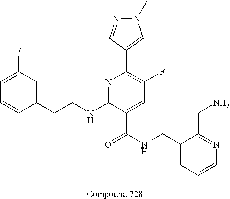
C1=CC(CCNC2=NC(C3=CN(C)N=C3)=C(F)C=C2C(NCC2=CC=CN=C2CN)=O)=CC(F)=C1
